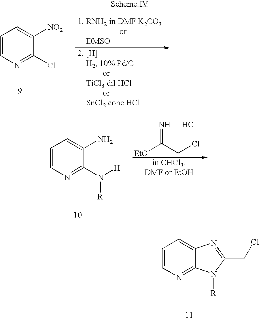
C1=CN=C(Cl)C([NO2])=C1.[EtO]C(CCl)=N.Cl.C1=CN=C(N([H])[R])C(N)=C1.C1=CN=C2C(=C1)N=C(CCl)N2[R]
